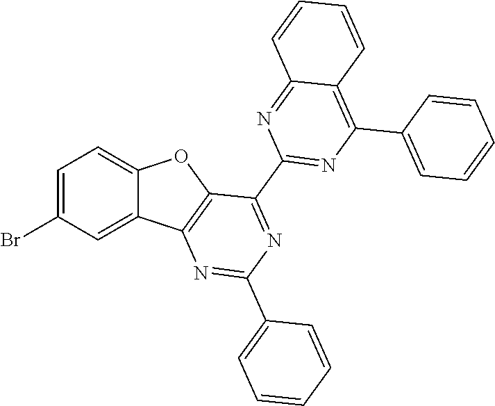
C1(Br)=CC=C2C(=C1)C1=C(O2)C(C2=NC(C3=CC=CC=C3)=C3C(=N2)C=CC=C3)=NC(C2=CC=CC=C2)=N1
